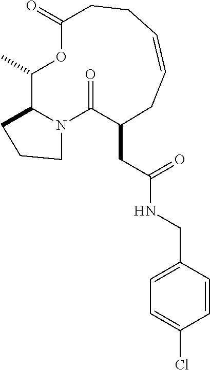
C1(C)C2N(C(=O)C(CC(=O)NCC3=CC=C(Cl)C=C3)CC=CCCC(=O)O1)CCC2
